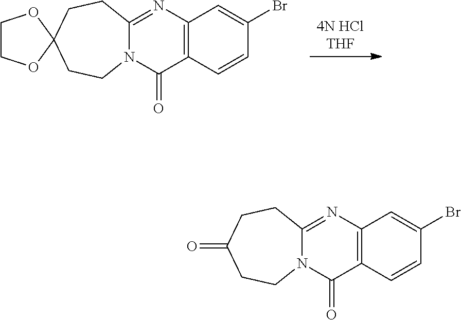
[4N HClTHF].C12=C(N=C3N(C1=O)CCC1(OCCO1)CC3)C=C(Br)C=C2.C12=C(N=C3N(C1=O)CCC(=O)CC3)C=C(Br)C=C2
